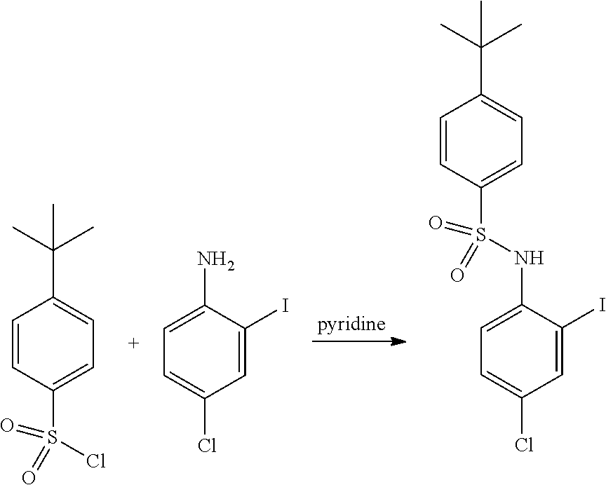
C1=CC(S(Cl)(=O)=O)=CC=C1C(C)(C)C.C1=C(I)C(N)=CC=C1Cl.C1=CC(S(=O)(=O)NC2=CC=C(Cl)C=C2I)=CC=C1C(C)(C)C
